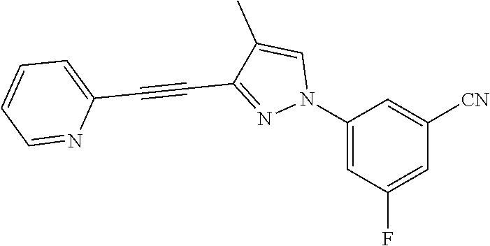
C1(N2C=C(C)C(C#CC3=CC=CC=N3)=N2)=CC(F)=CC([CN])=C1
